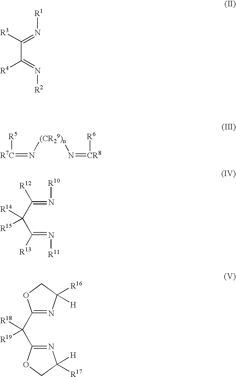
[R1]N=C(C(=N[R2])[R4])[R3].[R5][R7C]=N[(CR29)n]N=[CR8][R6].[R10]N=C(C(C(=N[R11])[R13])([R14])[R15])[R12].N1=C(C(C2=NC([H])([R17])CO2)([R18])[R19])OCC1([R16])[H]
